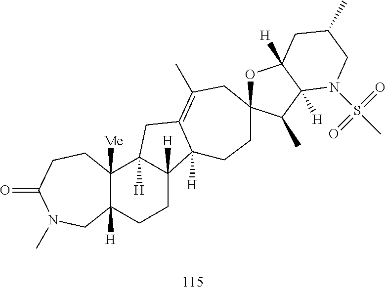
C12([H])C([Me])(CCC(=O)N(C)C1)C1([H])C([H])(CC2)C2([H])C(=C(C)CC3(CC2)OC2([H])C([H])(C3C)N(S(=O)(=O)C)CC(C)C2)C1
